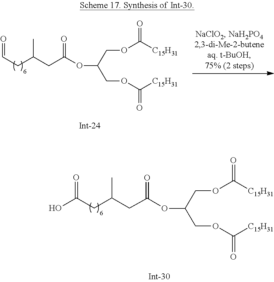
O(C(=O)[C15H31])CC(OC(CC(CC=O)C)=O)COC(=O)[C15H31].O(C(=O)[C15H31])CC(OC(CC(CC(O)=O)C)=O)COC(=O)[C15H31]
